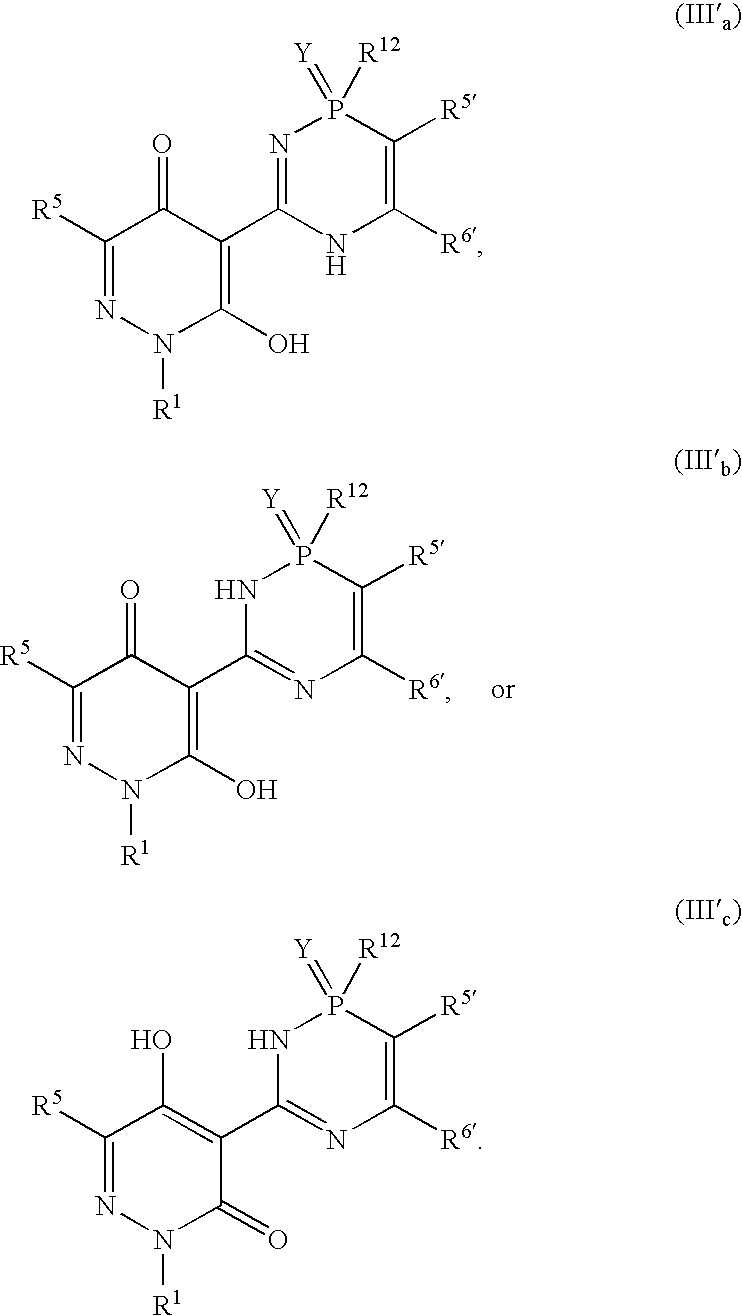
C1([R5])=NN([R1])C(O)=C(C2=NC([R6])=C([R5])P(=[Y])([R12])N2)C1=O.C1([R5])=NN([R1])C(O)=C(C2=NP(=[Y])([R12])C([R5])=C([R6])N2)C1=O.C1([R5])=NN([R1])C(=O)C(C2=NC([R6])=C([R5])P(=[Y])([R12])N2)=C1O
